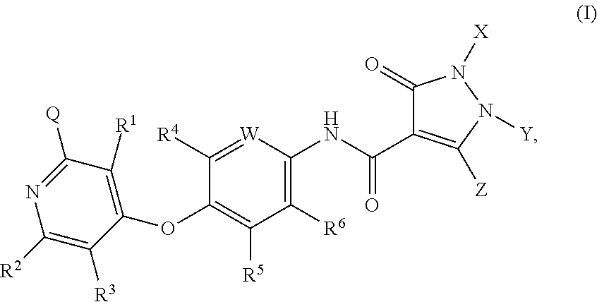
C1([R6])=C(NC(=O)C2=C([Z])N([Y])N([X])C2=O)[W]=C([R4])C(OC2=C([R1])C([Q])=NC([R2])=C2[R3])=C1[R5]
